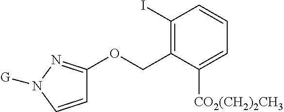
C1=CN([G])N=C1OCC1=C(I)C=CC=C1[CO2(CH2)2CH3]
